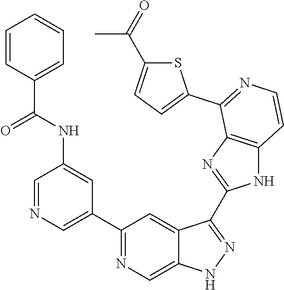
C1=NC=C(C2=NC=C3C(=C2)C(C2=NC4=C(N2)C=CN=C4C2=CC=C(C(=O)C)S2)=NN3)C=C1NC(C1=CC=CC=C1)=O
